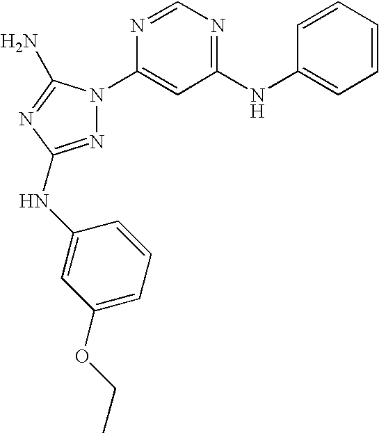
N1=C(NC2=CC(OCC)=CC=C2)N=C(N)N1C1=CC(NC2=CC=CC=C2)=NC=N1
